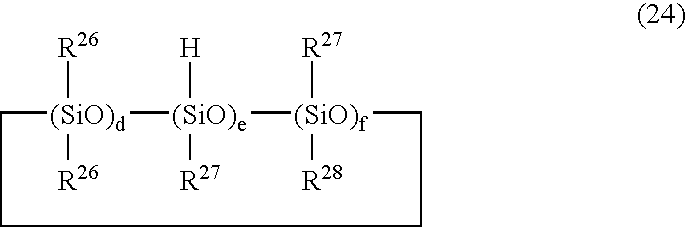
[R26][(SiO)d]1([R26])CCCC[(SiO)f]([R27])([R28])[(SiO)e]1([H])[R27]
